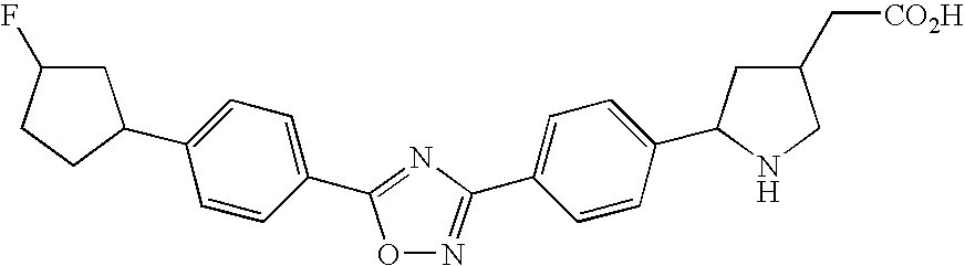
O1N=C(C2=CC=C(C3CC(C[CO2H])CN3)C=C2)N=C1C1=CC=C(C2CC(F)CC2)C=C1
